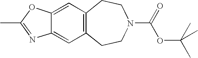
C12=C(CCN(C(OC(C)(C)C)=O)CC1)C=C1C(=C2)OC(C)=N1
